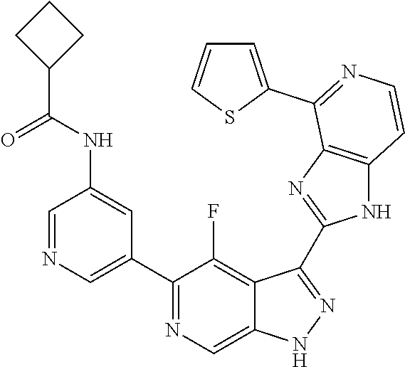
C1=NC=C(C2=NC=C3C(=C2F)C(C2=NC4=C(N2)C=CN=C4C2=CC=CS2)=NN3)C=C1NC(C1CCC1)=O
